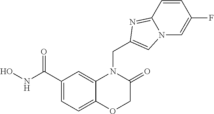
C1C(=O)N(CC2=CN3C(=N2)C=CC(F)=C3)C2=CC(C(NO)=O)=CC=C2O1
